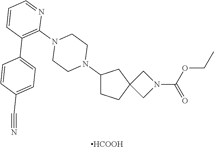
[HCOOH].C1CC2(CC1N1CCN(C3=C(C4=CC=C(C#N)C=C4)C=CC=N3)CC1)CN(C(=O)OCC)C2
